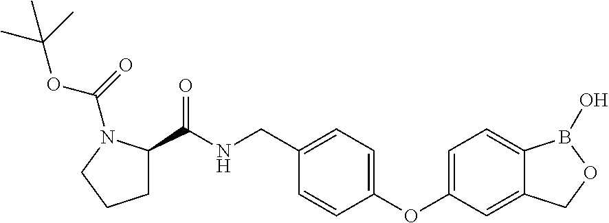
C1(C(NCC2=CC=C(OC3=CC=C4C(=C3)COB4O)C=C2)=O)CCCN1C(=O)OC(C)(C)C
